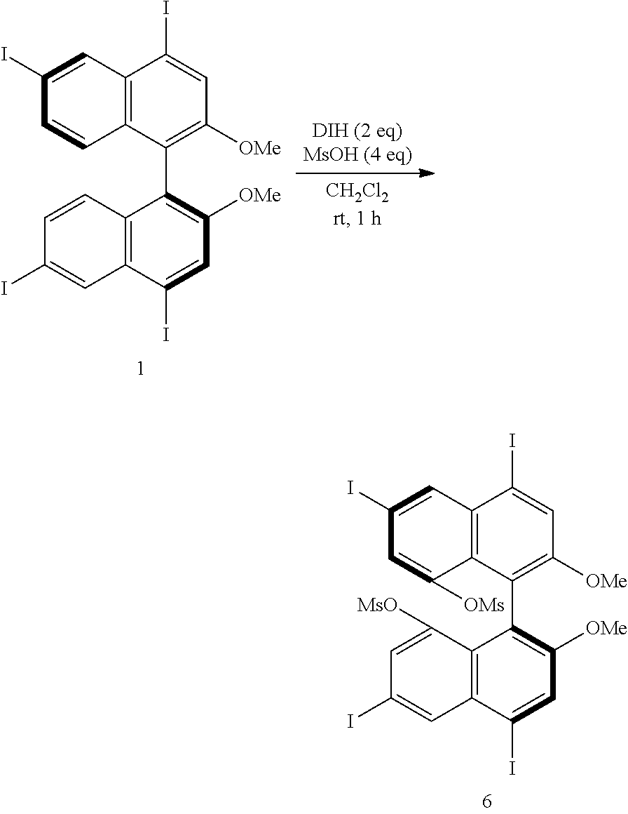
C1(I)=CC2=C(C=C1)C(C1=C([OMe])C=C(I)C3=C1C=CC(I)=C3)=C([OMe])C=C2I.C1(I)=CC2=C(C([OMs])=C1)C(C1=C([OMe])C=C(I)C3=C1C([MsO])=CC(I)=C3)=C([OMe])C=C2I
